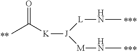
O=C(C)[K][J]([L]NC)[M]NC
